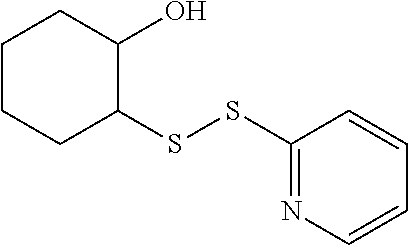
C1CCC(SSC2=NC=CC=C2)C(O)C1
